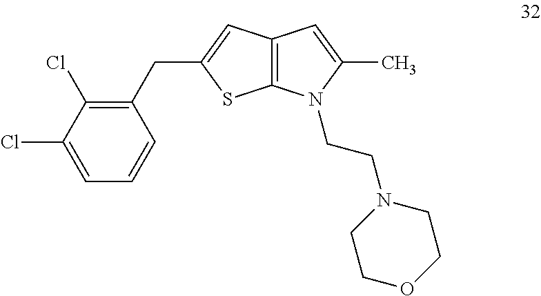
C1(CC2=CC3=C(S2)N(CCN2CCOCC2)C(C)=C3)=C(Cl)C(Cl)=CC=C1
